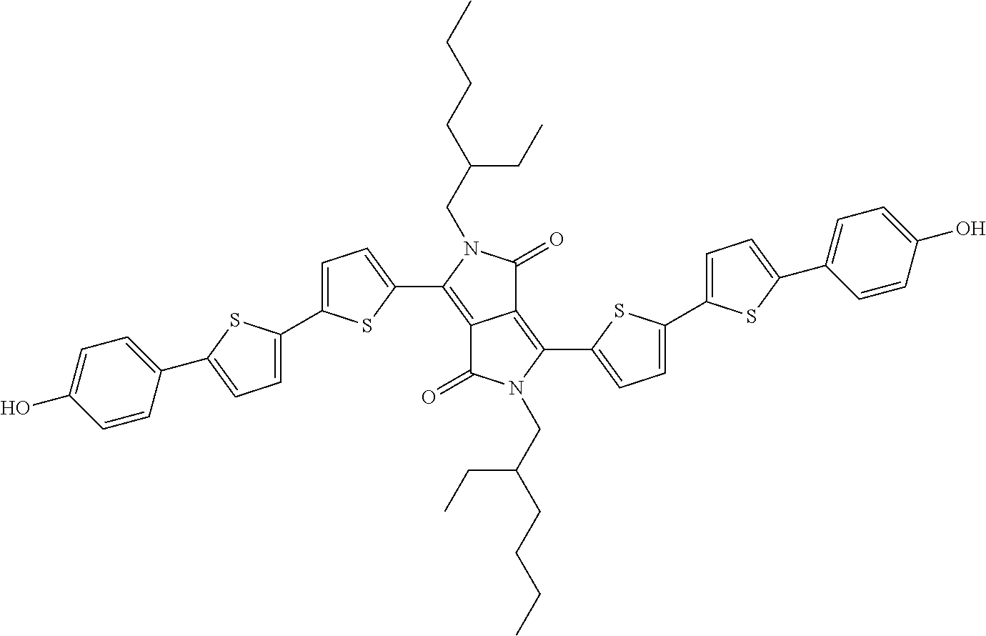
C12=C(C3=CC=C(C4=CC=C(C5=CC=C(O)C=C5)S4)S3)N(CC(CC)CCCC)C(=O)C1=C(C1=CC=C(C3=CC=C(C4=CC=C(O)C=C4)S3)S1)N(CC(CC)CCCC)C2=O
